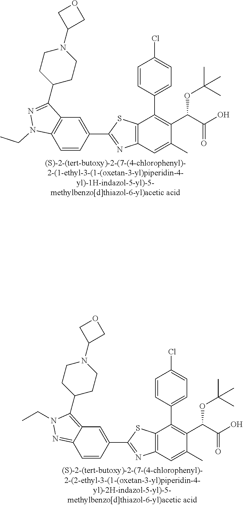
C1=CC(C2=NC3=C(S2)C(C2=CC=C(Cl)C=C2)=C(C(C(O)=O)OC(C)(C)C)C(C)=C3)=CC2=C1N(CC)N=C2C1CCN(C2COC2)CC1.C1=CC(C2=NC3=C(S2)C(C2=CC=C(Cl)C=C2)=C(C(C(O)=O)OC(C)(C)C)C(C)=C3)=CC2=C(C3CCN(C4COC4)CC3)N(CC)N=C12
